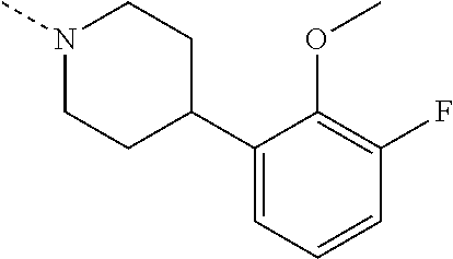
C1(C2CCN(C)CC2)=CC=CC(F)=C1OC
